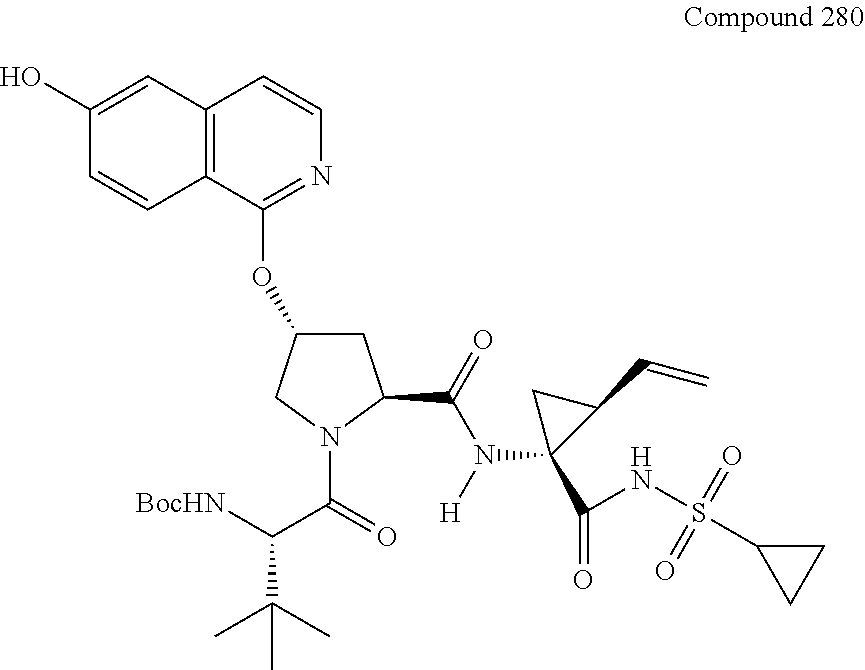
C12=C(C(OC3CC(C(N(C4(C(=O)NS(C5CC5)(=O)=O)C(C=C)C4)[H])=O)N(C(C([BocHN])C(C)(C)C)=O)C3)=NC=C1)C=CC(O)=C2
